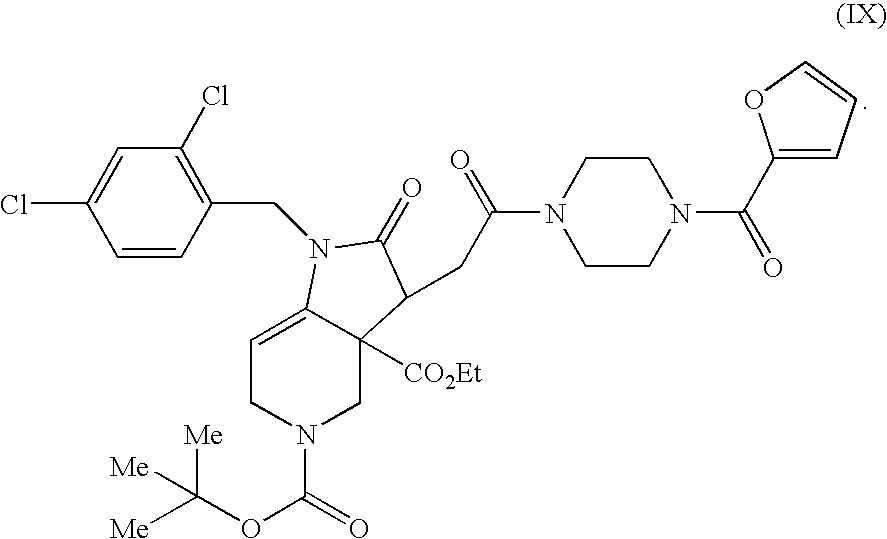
C(N1C2=CCN(C(=O)OC([Me])([Me])[Me])CC2([CO2Et])C(CC(=O)N2CCN(C(=O)C3=CC=CO3)CC2)C1=O)C1=C(Cl)C=C(Cl)C=C1
